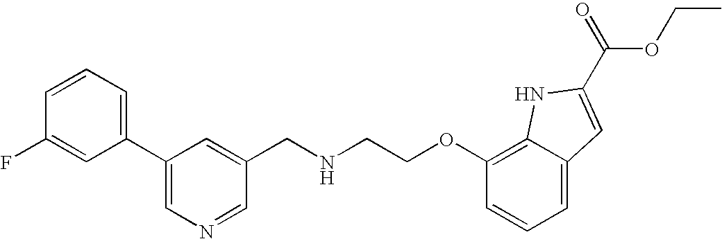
C1(F)=CC(C2=CN=CC(CNCCOC3=C4C(=CC=C3)C=C(C(OCC)=O)N4)=C2)=CC=C1
